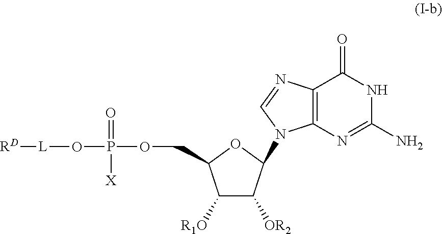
[RD][L]OP(OCC1C([R1O])C([OR2])C(N2C3=C(C(=O)NC(N)=N3)N=C2)O1)(=O)[X]
